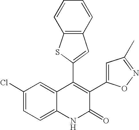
C1(Cl)=CC=C2C(=C1)C(C1=CC3=C(C=CC=C3)S1)=C(C1=CC(C)=NO1)C(=O)N2
